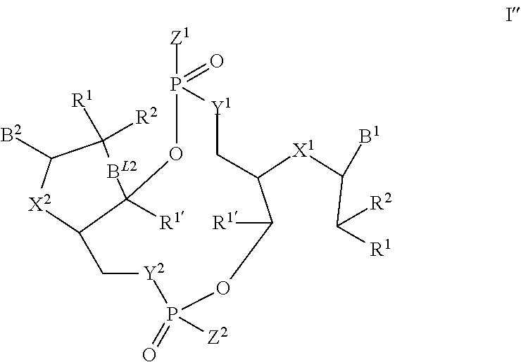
[R2]C1([R1])C([B2])[X2]C2C([R1])([BL2]1)OP([Z1])(=O)[Y1]CC([X1]C(C([R1])[R2])[B1])C([R1])OP(=O)([Z2])[Y2]C2
